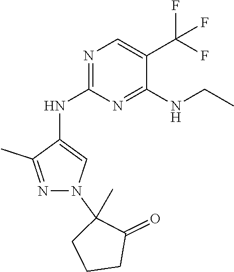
N1=C(NC2=CN(C3(C)C(=O)CCC3)N=C2C)N=C(NCC)C(C(F)(F)F)=C1
